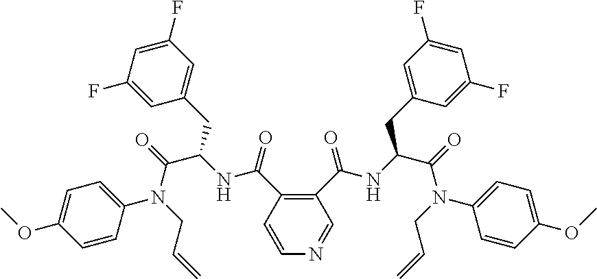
C1=CN=CC(C(=O)NC(C(=O)N(CC=C)C2=CC=C(OC)C=C2)CC2=CC(F)=CC(F)=C2)=C1C(=O)NC(C(=O)N(CC=C)C1=CC=C(OC)C=C1)CC1=CC(F)=CC(F)=C1
